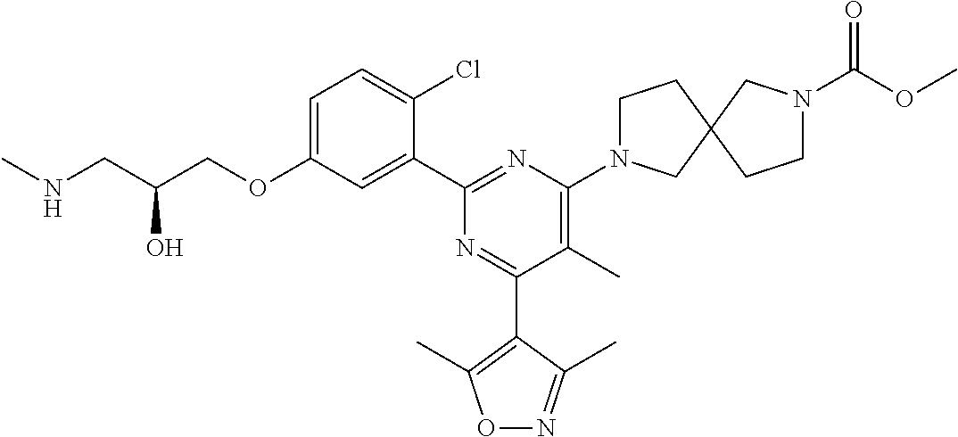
C1=C(OCC(CNC)O)C=C(C2=NC(N3CCC4(C3)CCN(C(OC)=O)C4)=C(C)C(C3=C(C)ON=C3C)=N2)C(Cl)=C1
